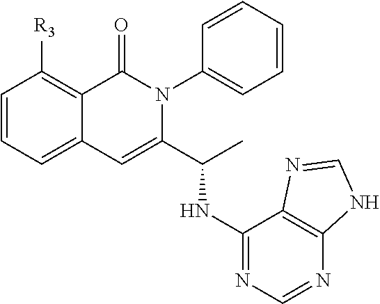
C1=CC=C2C(=C1[R3])C(=O)N(C1=CC=CC=C1)C(C(C)NC1=NC=NC3=C1N=CN3)=C2
